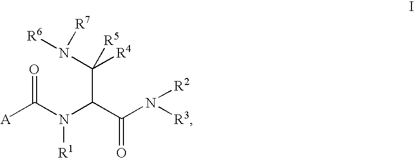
[A]C(N([R1])C(C(N([R6])[R7])([R5])[R4])C(=O)N([R3])[R2])=O
